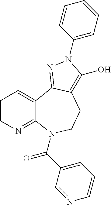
C1=CN=C2C(=C1)C1=NN(C3=CC=CC=C3)C(O)=C1CCN2C(=O)C1=CC=CN=C1
